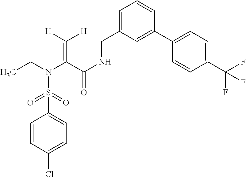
C(=C(C(NCC1=CC=CC(C2=CC=C(C(F)(F)F)C=C2)=C1)=O)N(CC)S(=O)(=O)C1=CC=C(Cl)C=C1)([H])[H]
